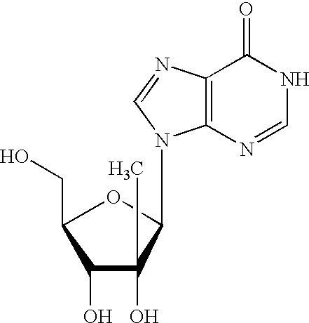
C1(O)C(O)(C)C(N2C3=C(C(=O)NC=N3)N=C2)OC1CO
